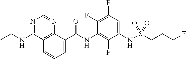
O=C(NC1=C(F)C(NS(CCCF)(=O)=O)=CC(F)=C1F)C1=CC=CC2=C1N=CN=C2NCC
